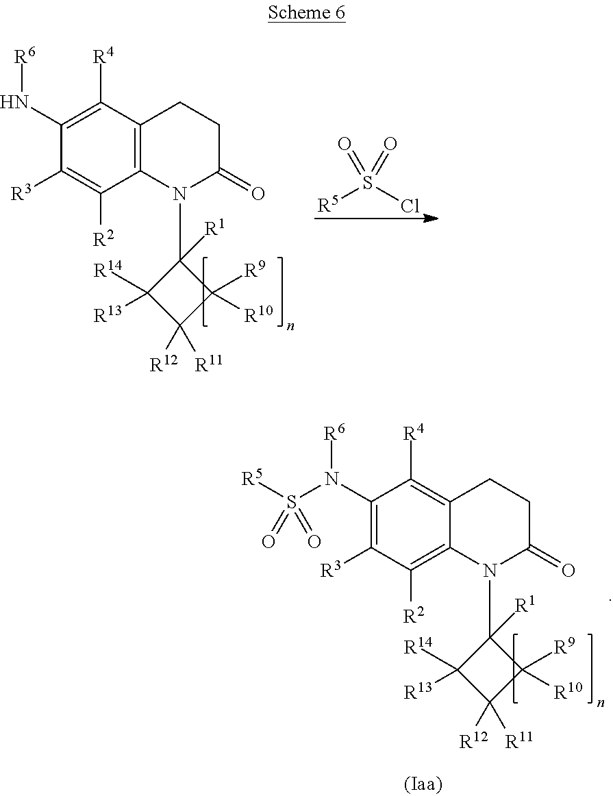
C1(N[R6])=C([R4])C2=C(C([R2])=C1[R3])N(C1([R1])C([R13])([R14])C([R12])([R11])C1([R9])[R10])C(=O)CC2.[R5]S(=O)(Cl)=O.C1(N([R6])S(=O)([R5])=O)=C([R3])C([R2])=C2C(=C1[R4])CCC(=O)N2C1([R1])C([R13])([R14])C([R12])([R11])C1([R9])[R10]
